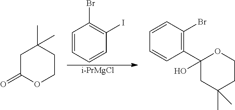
C1=CC=CC(I)=C1Br.[i-PrMgCl].C1C(=O)OCCC1(C)C.C1=CC(Br)=C(C2(O)CC(C)(C)CCO2)C=C1
